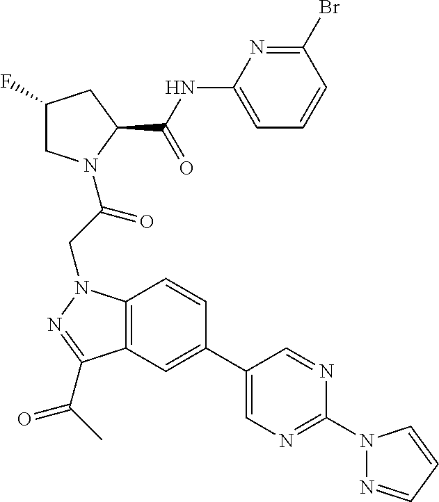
C1(NC(C2CC(F)CN2C(CN2C3=C(C(C(C)=O)=N2)C=C(C2=CN=C(N4N=CC=C4)N=C2)C=C3)=O)=O)=CC=CC(Br)=N1
